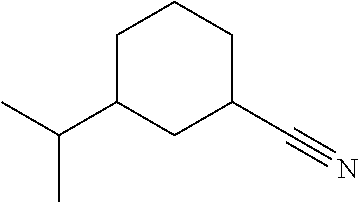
C(C1CC(C#N)CCC1)(C)C
